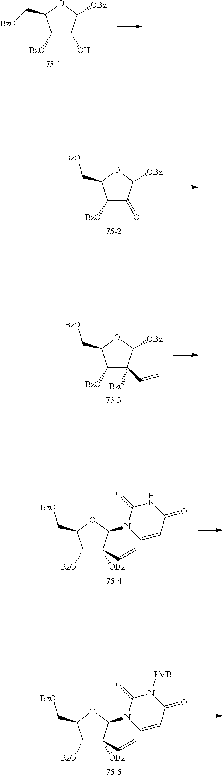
C1([BzO])C([OBz])(C=C)C(N2C=CC(=O)N([PMB])C2=O)OC1C[BzO].C1([BzO])C([OBz])(C=C)C(N2C=CC(=O)NC2=O)OC1C[BzO].C1([BzO])C([BzO])(C=C)C([OBz])OC1C[BzO].C1([BzO])C(=O)C([OBz])OC1C[BzO].C1([BzO])C(O)C([OBz])OC1C[BzO]
